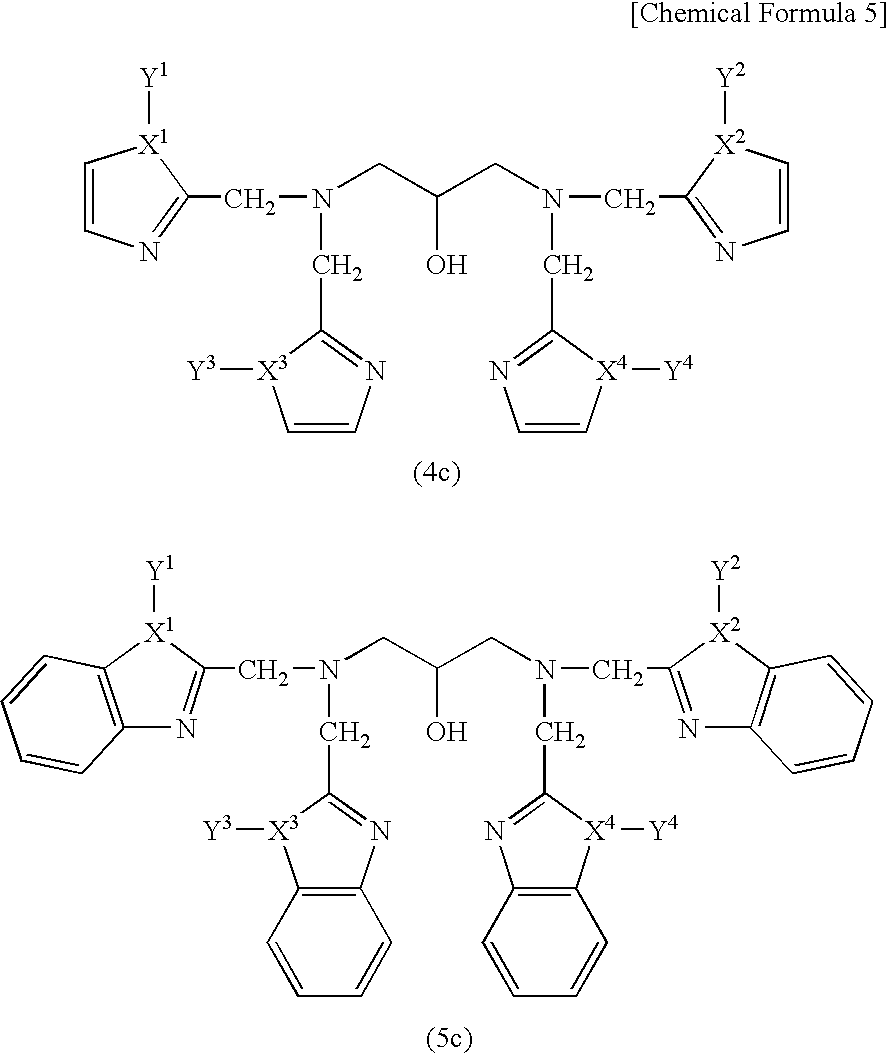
C1=CN=C(CN(CC(CN(CC2=NC=C[X2]2[Y2])CC2=NC=C[X4]2[Y4])O)CC2=NC=C[X3]2[Y3])[X1]1[Y1].C(N(CC(CN(CC1=NC2=C([X2]1[Y2])C=CC=C2)CC1=NC2=C([X4]1[Y4])C=CC=C2)O)CC1=NC2=C([X3]1[Y3])C=CC=C2)C1=NC2=C([X1]1[Y1])C=CC=C2
